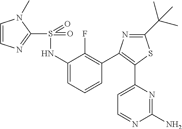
C1(S(=O)(NC2=CC=CC(C3=C(C4=CC=NC(N)=N4)SC(C(C)(C)C)=N3)=C2F)=O)=NC=CN1C
